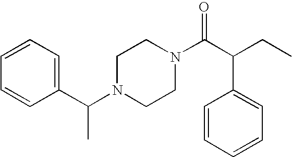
C(N1CCN(C(C(C2=CC=CC=C2)CC)=O)CC1)(C1=CC=CC=C1)C
